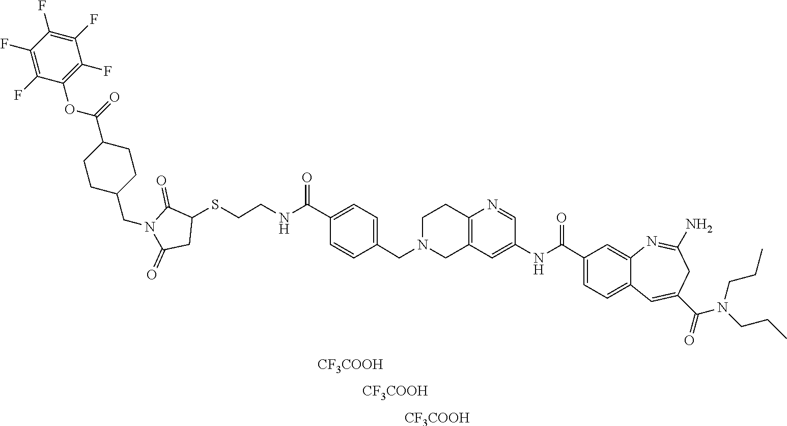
[CF3COOH].[CF3COOH].[CF3COOH].N1=CC(NC(C2=CC=C3C(=C2)N=C(N)CC(C(=O)N(CCC)CCC)=C3)=O)=CC2=C1CCN(CC1=CC=C(C(NCCSC3C(=O)N(CC4CCC(C(OC5=C(F)C(F)=C(F)C(F)=C5F)=O)CC4)C(=O)C3)=O)C=C1)C2
